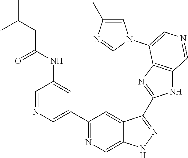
C1(C2=CN=CC(NC(CC(C)C)=O)=C2)=NC=C2C(=C1)C(C1=NC3=C(N1)C=NC=C3N1C=C(C)N=C1)=NN2
